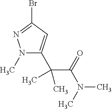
N1(C)C(C(C(N(C)C)=O)(C)C)=CC(Br)=N1
